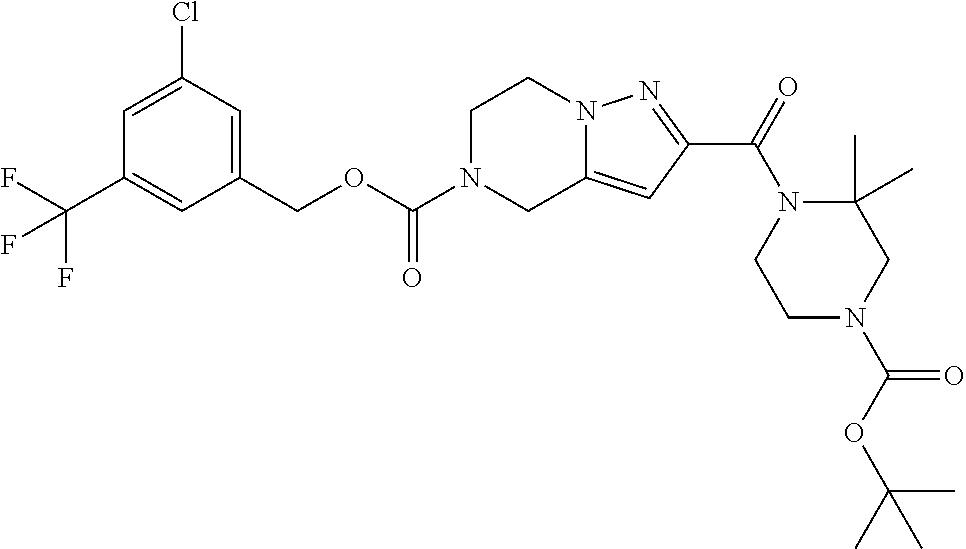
C1(COC(=O)N2CC3=CC(C(=O)N4CCN(C(OC(C)(C)C)=O)CC4(C)C)=NN3CC2)=CC(Cl)=CC(C(F)(F)F)=C1
